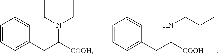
C1=CC=C(CC([COOH])NCCC)C=C1.C1=CC=C(CC([COOH])N(CC)CC)C=C1
